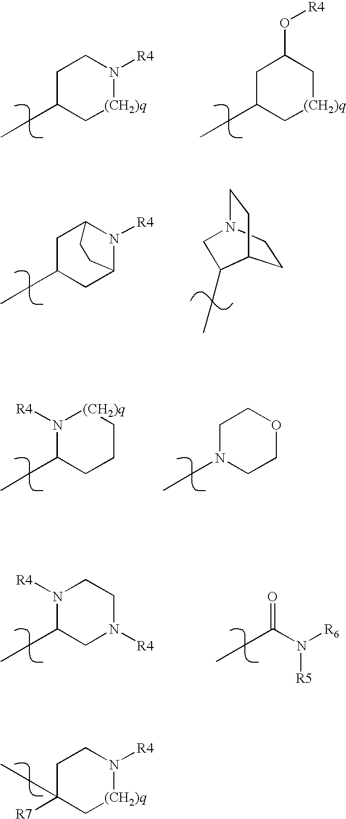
C1C([R7])(CC)C[(CH2)q]N([R4])C1.C1C(CC)C[(CH2)q]N([R4])C1.C1C(CC)C[(CH2)q]CC1O[R4].C1C(CC)CC2N([R4])C1CC2.C1CN2CCC1C(CC)C2.N1([R4])C(CC)CCC[(CH2)q]1.C1N(CC)CCOC1.C(CC)(N([R6])[R5])=O.N1([R4])C(CC)CN([R4])CC1
